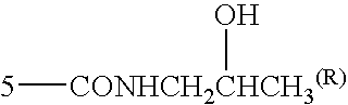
[5][CONHCH2CHCH3(R)]O
